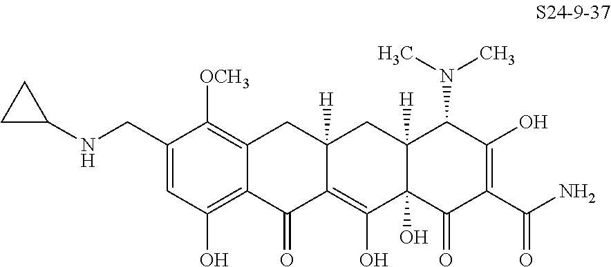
C1=C(CNC2CC2)C([OCH3])=C2C(=C1O)C(=O)C1=C(O)C3(O)C([H])(CC1([H])C2)C(N(C)C)C(O)=C(C(N)=O)C3=O
